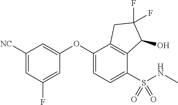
C1([NC])=CC(F)=CC(OC2=CC=C(S(NC)(=O)=O)C3=C2CC(F)(F)C3O)=C1
